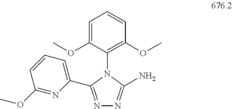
C1=C(OC)C(N2C(C3=CC=CC(OC)=N3)=NN=C2N)=C(OC)C=C1
